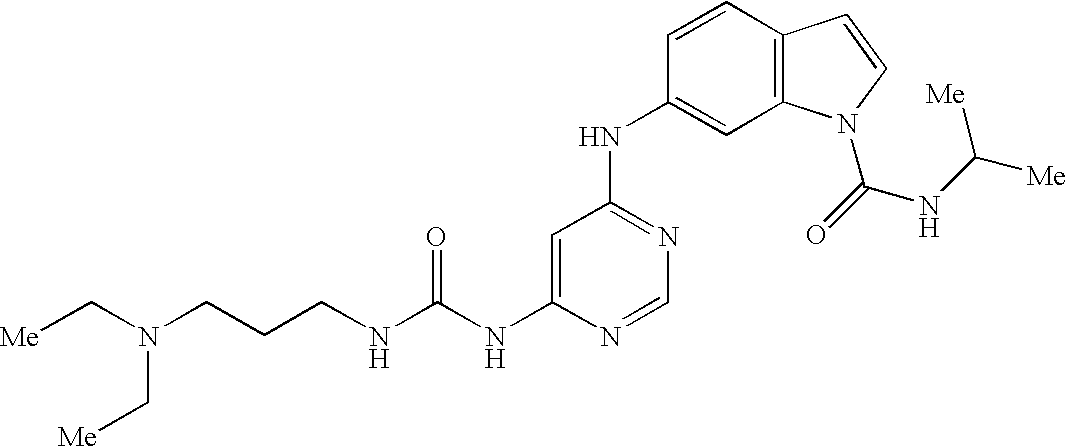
N(CCCN(C[Me])C[Me])C(NC1=CC(NC2=CC3=C(C=C2)C=CN3C(NC([Me])[Me])=O)=NC=N1)=O
